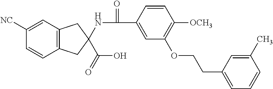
C1([NC])=CC2=C(C=C1)CC(C(O)=O)(NC(=O)C1=CC(OCCC3=CC=CC(C)=C3)=C([OCH3])C=C1)C2
